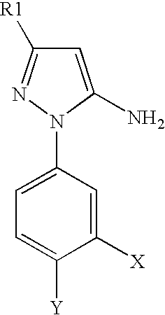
C1=C(N)N(C2=CC=C([Y])C([X])=C2)N=C1[R1]
